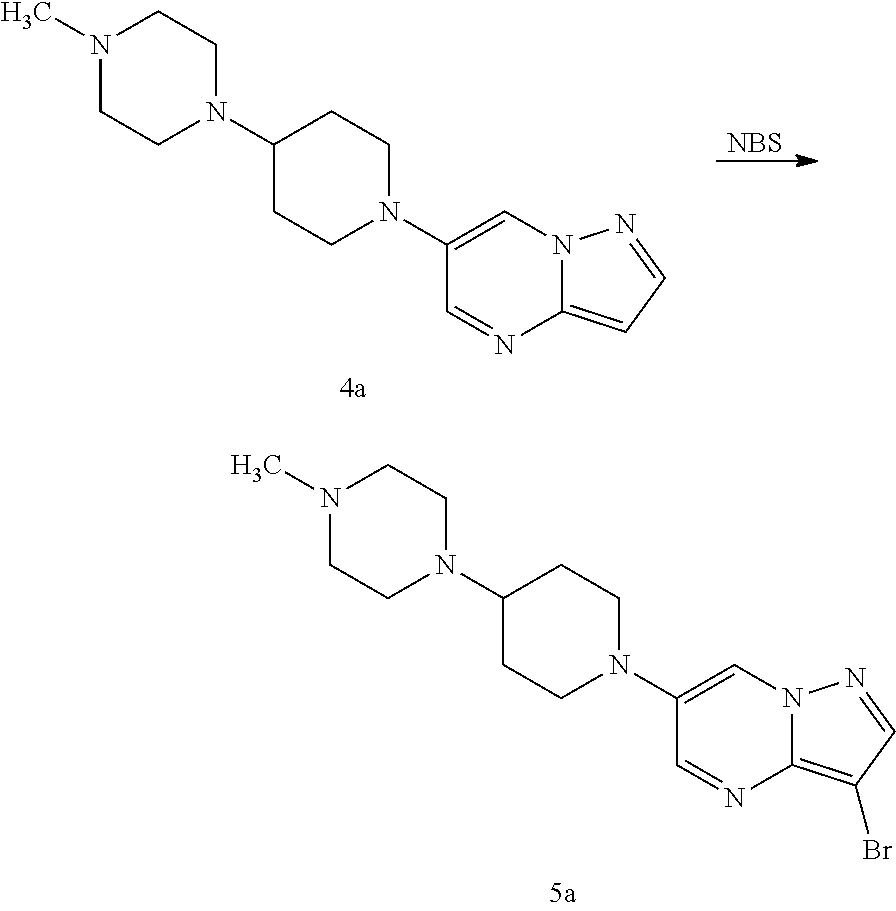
N1(C)CCN(C2CCN(C3=CN4C(=CC=N4)N=C3)CC2)CC1.[NBS].N1(C)CCN(C2CCN(C3=CN4C(=C(Br)C=N4)N=C3)CC2)CC1
